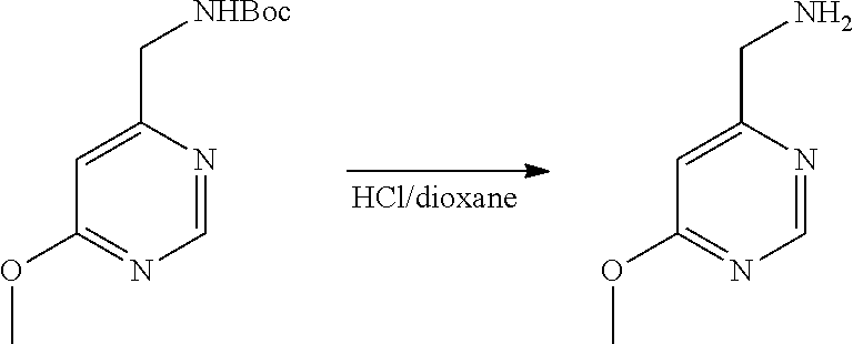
C1=NC(C[NHBoc])=CC(OC)=N1.C1=NC(CN)=CC(OC)=N1
